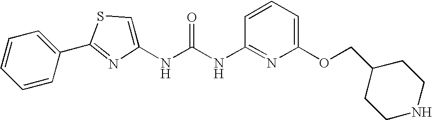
C1=CC(C2=NC(NC(NC3=NC(OCC4CCNCC4)=CC=C3)=O)=CS2)=CC=C1
